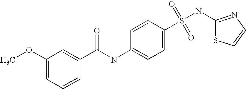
C1(C(NC2=CC=C(S(NC3=NC=CS3)(=O)=O)C=C2)=O)=CC(OC)=CC=C1
